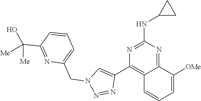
C12=NC(NC3CC3)=NC(C3=CN(CC4=CC=CC(C([Me])([Me])O)=N4)N=N3)=C1C=CC=C2[OMe]
